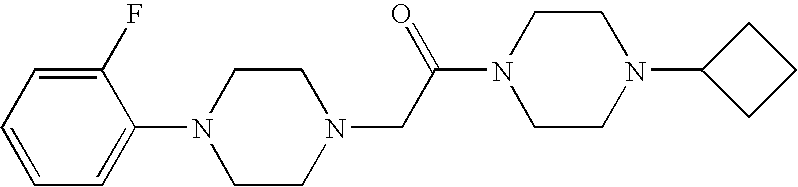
N1(CC(N2CCN(C3CCC3)CC2)=O)CCN(C2=CC=CC=C2F)CC1
